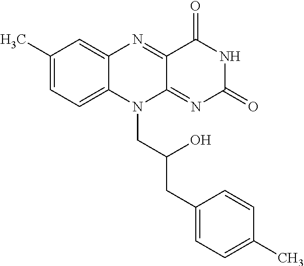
C1(C)=CC=C2C(=C1)N=C1C(=NC(=O)NC1=O)N2CC(CC1=CC=C(C)C=C1)O
